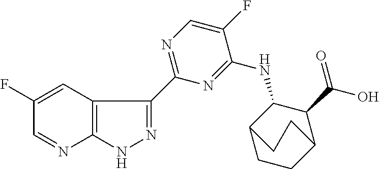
C12=C(C=C(F)C=N1)C(C1=NC=C(F)C(NC3C4CCC(C3C(=O)O)CC4)=N1)=NN2
